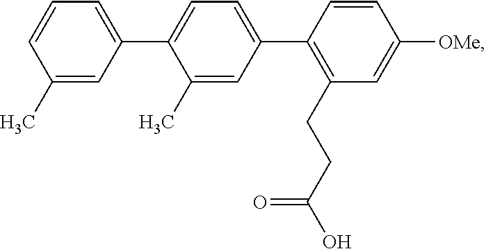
C1=CC(C)=CC(C2=CC=C(C3=C(CCC(O)=O)C=C([OMe])C=C3)C=C2C)=C1
